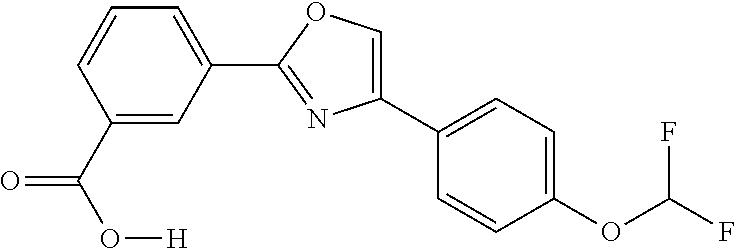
C1(C2=CC=C(OC(F)F)C=C2)=COC(C2=CC=CC(C(O[H])=O)=C2)=N1
